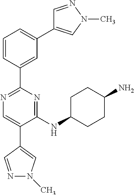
C1=CC(C2=NC=C(C3=CN(C)N=C3)C(NC3CCC(N)CC3)=N2)=CC(C2=CN(C)N=C2)=C1
